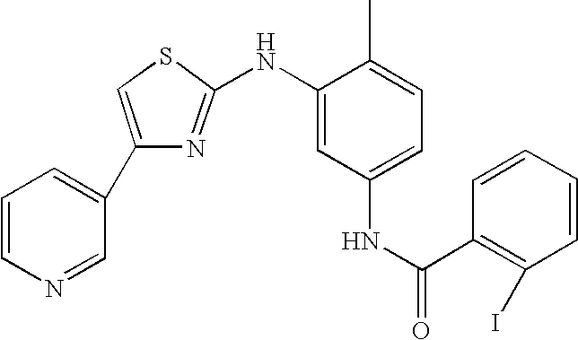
C1=CC(C(=O)NC2=CC=C(C)C(NC3=NC(C4=CC=CN=C4)=CS3)=C2)=C(I)C=C1
